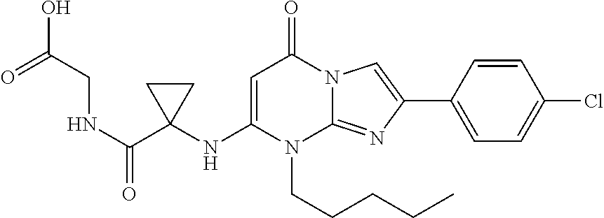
N(C1=CC(=O)N2C(=NC(C3=CC=C(Cl)C=C3)=C2)N1CCCCC)C1(C(NCC(=O)O)=O)CC1
